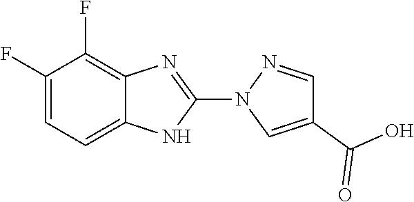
C1(F)=CC=C2C(=C1F)N=C(N1C=C(C(O)=O)C=N1)N2
